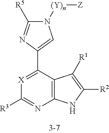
[X]1=C(C2=CN([(Y)n][Z])C([R5])=N2)C2=C(N=C1[R3])NC([R2])=C2[R1]
